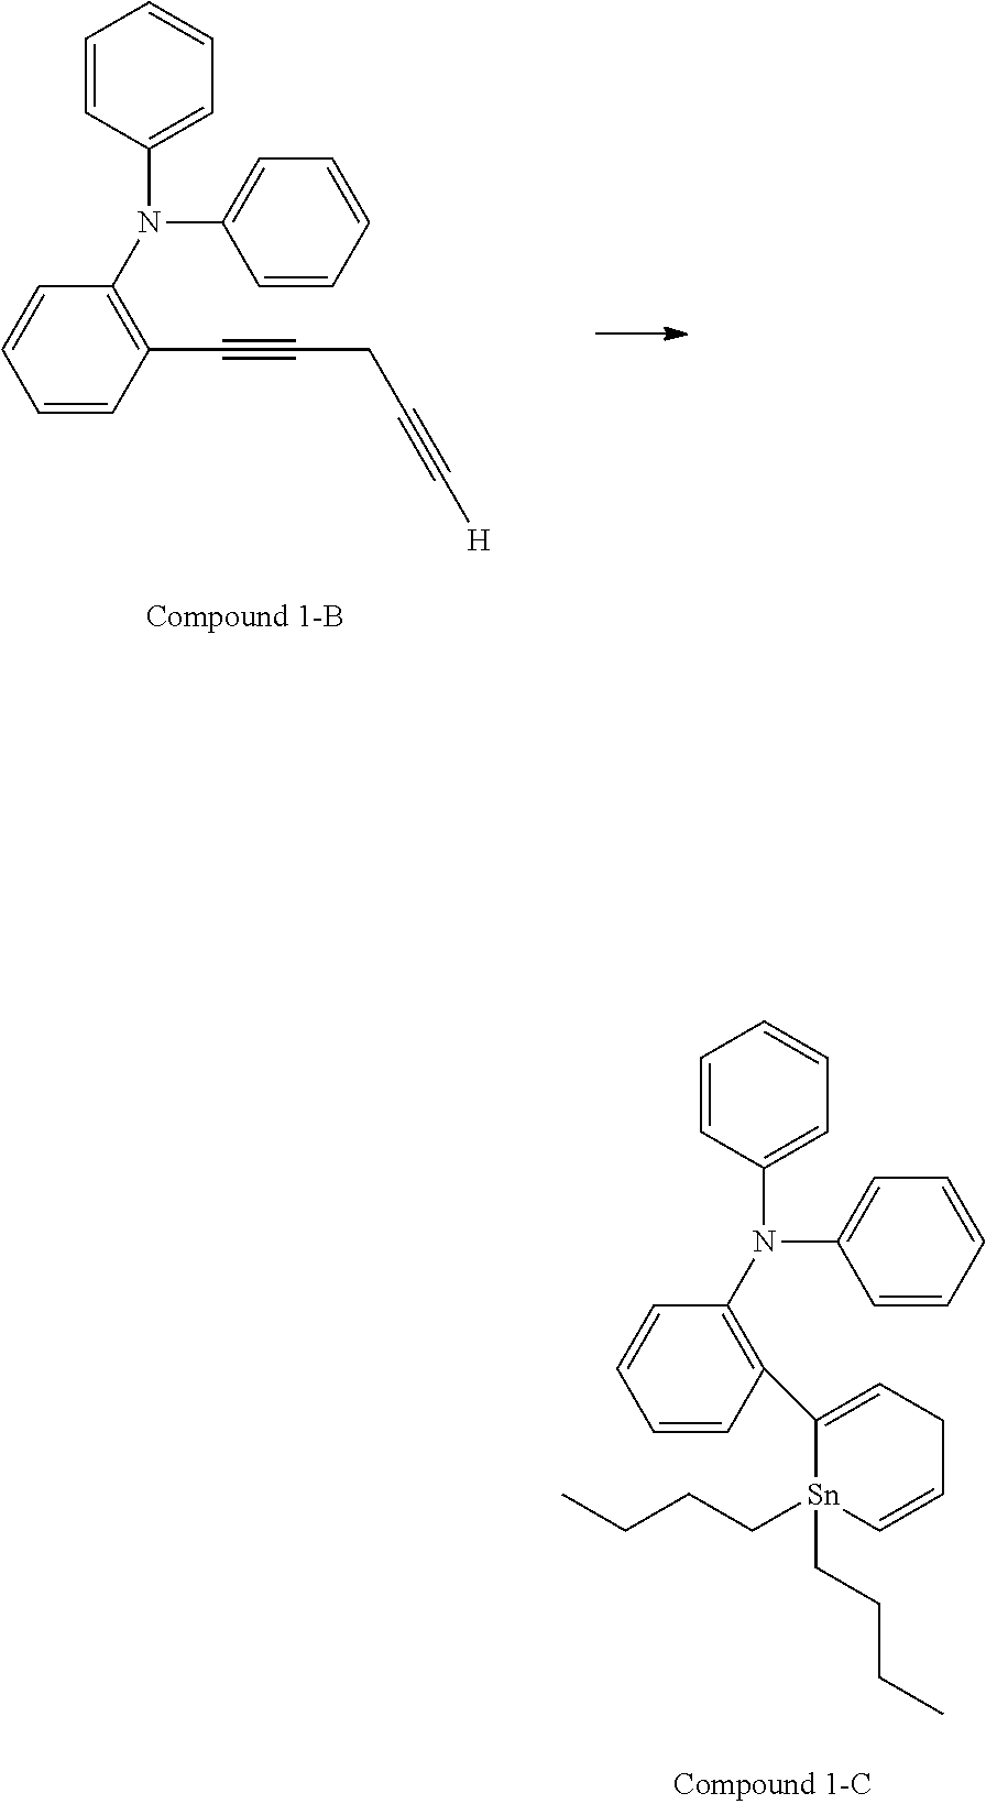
C1=CC(N(C2=CC=CC=C2)C2=C(C#CCC#C[H])C=CC=C2)=CC=C1.C1=CC(N(C2=CC=CC=C2)C2=C(C3=CCC=C[Sn]3(CCCC)CCCC)C=CC=C2)=CC=C1
